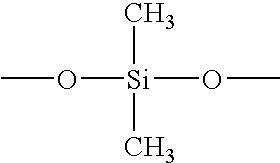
C[Si](C)(OC)OC
